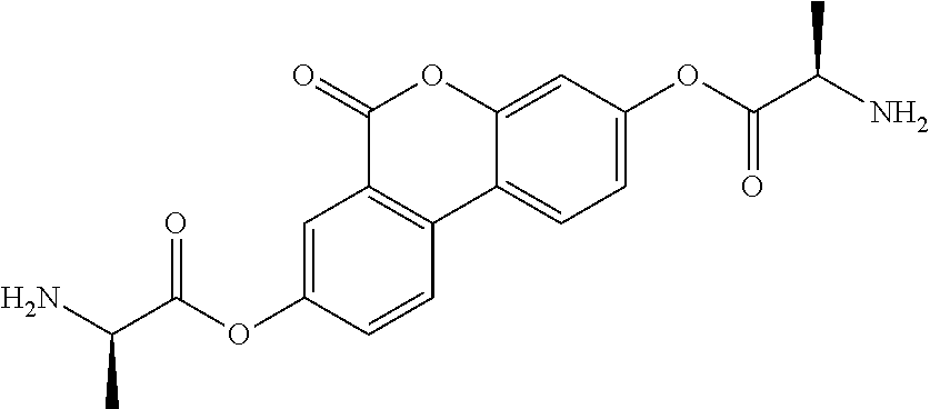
C1=C(OC(C(N)C)=O)C=CC2=C1C(=O)OC1=CC(OC(C(N)C)=O)=CC=C21
